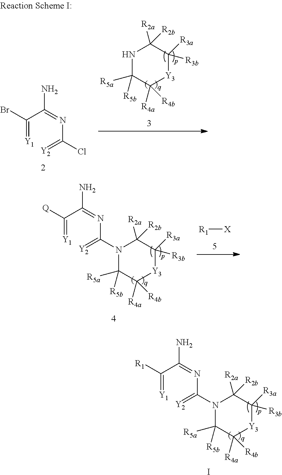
C1([R5a])([R5b])C([R4a])([R4b])[Y3]C([R3a])([R3b])C([R2a])([R2b])N1C(=[Y2])N=C(C(=[Y1])[R1])N.I.[R1][X].C1([R5a])([R5b])C([R4a])([R4b])[Y3]C([R3a])([R3b])C([R2a])([R2b])N1C(=[Y2])N=C(C(=[Y1])[Q])N.C(=[Y1])(C(=NC(=[Y2])Cl)N)Br.N1C([R5a])([R5b])C([R4a])([R4b])[Y3]C([R3a])([R3b])C1([R2a])[R2b]
